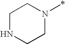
C1NCCN(*)C1
